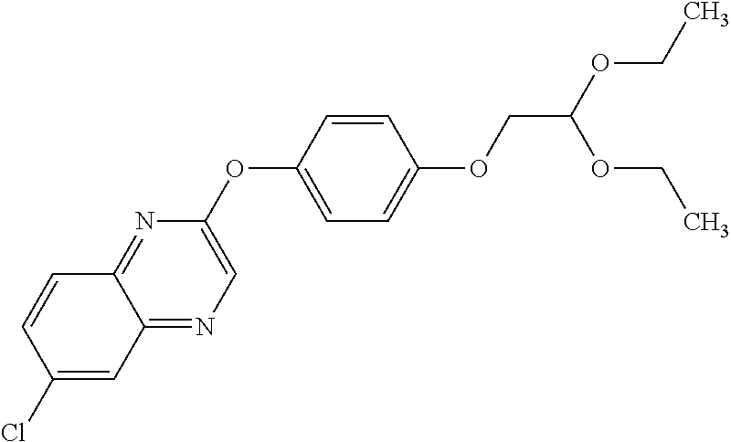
C12=NC=C(OC3=CC=C(OCC(OCC)OCC)C=C3)N=C1C=CC(Cl)=C2
